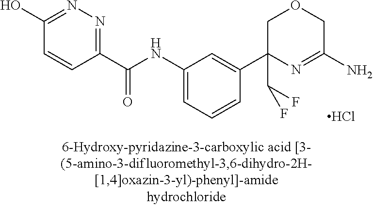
C(NC1=CC=CC(C2(C(F)F)N=C(N)COC2)=C1)(=O)C1=NN=C(O)C=C1.Cl
